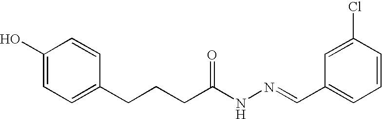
C1(O)=CC=C(CCCC(NN=CC2=CC=CC(Cl)=C2)=O)C=C1
